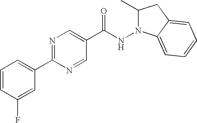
C1=CC(F)=CC(C2=NC=C(C(NN3C(C)CC4=CC=CC=C34)=O)C=N2)=C1
